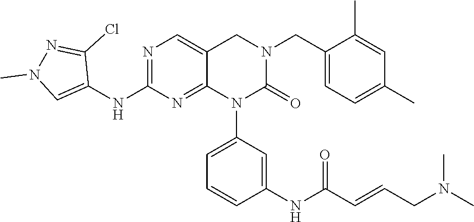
N(C)(CC=CC(NC1=CC(N2C(=O)N(CC3=CC=C(C)C=C3C)CC3=CN=C(NC4=CN(C)N=C4Cl)N=C23)=CC=C1)=O)C
